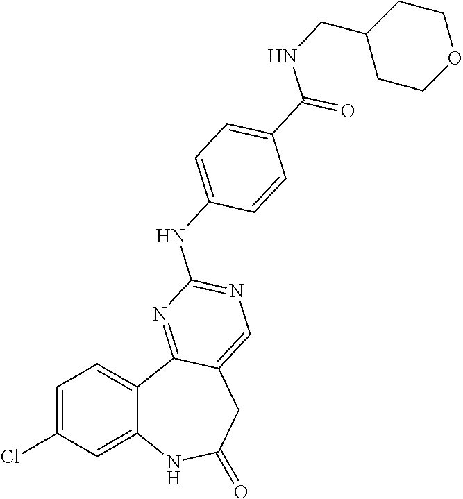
C1=C(Cl)C=C2C(=C1)C1=NC(NC3=CC=C(C(NCC4CCOCC4)=O)C=C3)=NC=C1CC(=O)N2
